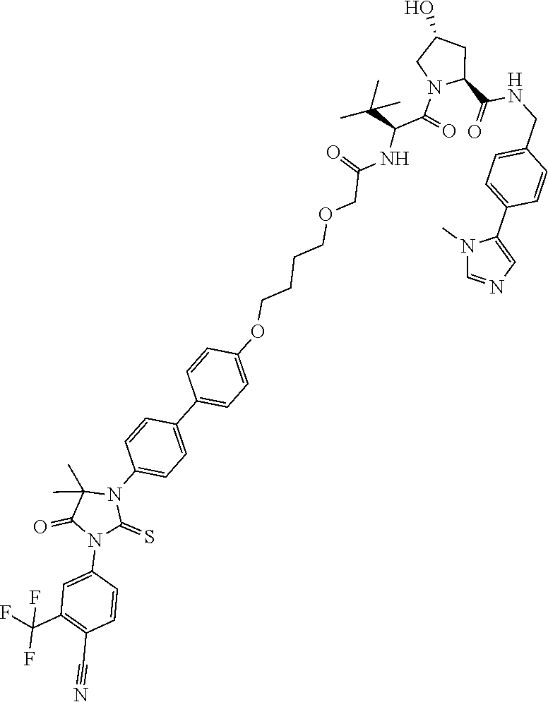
C1=C(N2C(=S)N(C3=CC=C(C4=CC=C(OCCCCOCC(=O)NC(C(C)(C)C)C(=O)N5CC(O)CC5C(NCC5=CC=C(C6=CN=CN6C)C=C5)=O)C=C4)C=C3)C(C)(C)C2=O)C=CC(C#N)=C1C(F)(F)F
